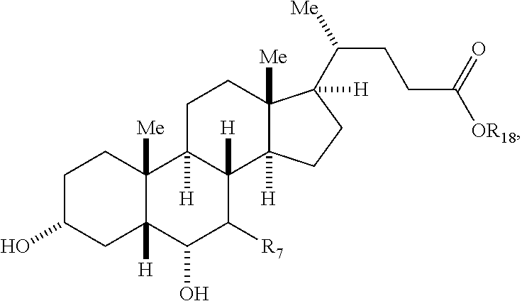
C1C(O)CC2([H])C([Me])(C1)C1([H])C([H])(C([R7])C2O)C2([H])C([Me])(CC1)C(C([Me])CCC([OR18])=O)([H])CC2
